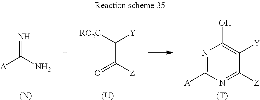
N=C(N)[A].C(C([Z])=O)([RO2C])[Y].N1=C([A])N=C([Z])C([Y])=C1O.[(N)].[(U)].[(T)]
